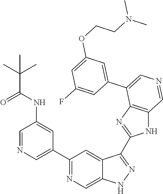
C1(C2=CN=CC(NC(C(C)(C)C)=O)=C2)=NC=C2C(=C1)C(C1=NC3=C(N1)C=NC=C3C1=CC(OCCN(C)C)=CC(F)=C1)=NN2
